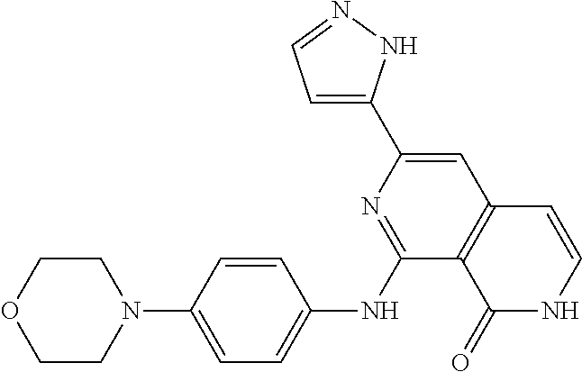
C1COCCN1C1=CC=C(NC2=NC(C3=CC=NN3)=CC3=C2C(=O)NC=C3)C=C1
